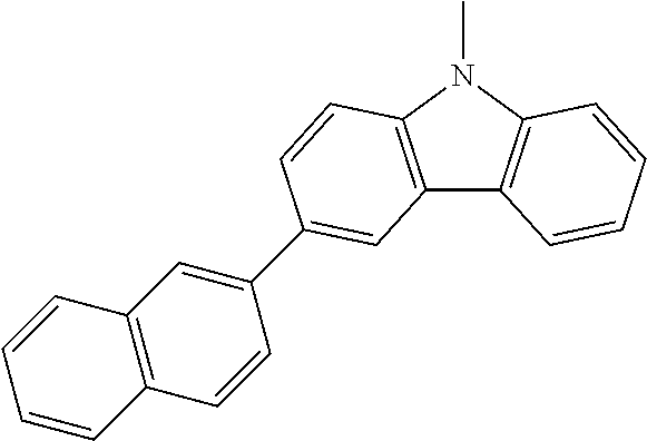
C12=C(N(C)C3=C1C=CC=C3)C=CC(C1=CC3=C(C=C1)C=CC=C3)=C2
